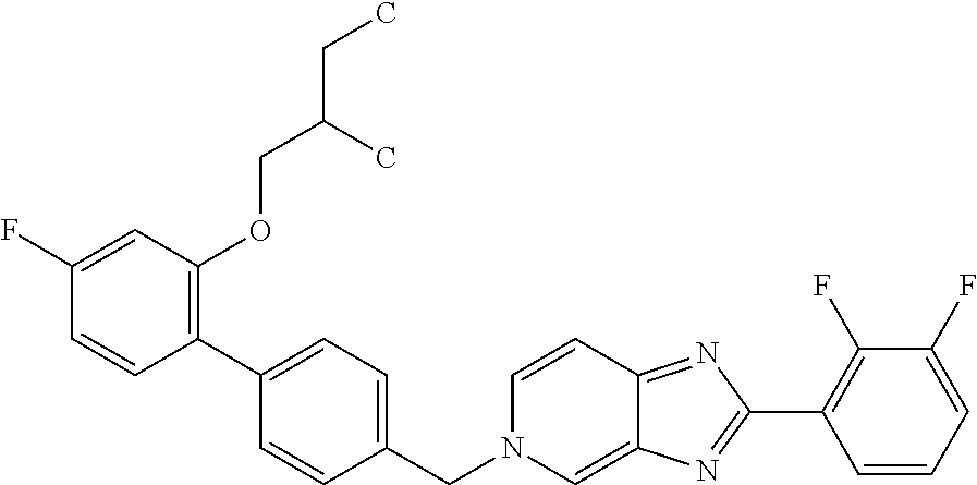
C1(CN2C=C3C(=NC(C4=C(F)C(F)=CC=C4)=N3)C=C2)=CC=C(C2=C(OCC(CC)C)C=C(F)C=C2)C=C1
